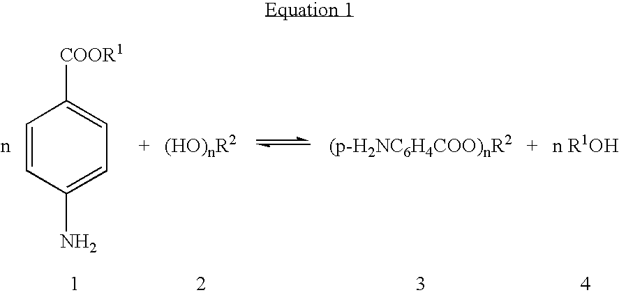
[COOR1]C1=CC=C(N)C=C1
